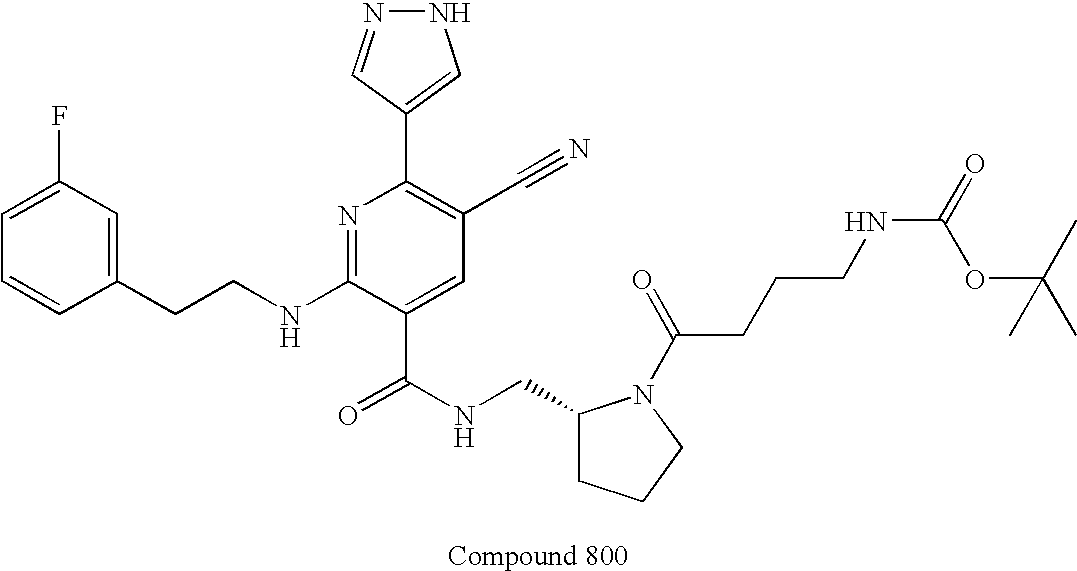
C1=CC(CCNC2=NC(C3=CNN=C3)=C(C#N)C=C2C(NCC2CCCN2C(CCCNC(OC(C)(C)C)=O)=O)=O)=CC(F)=C1
